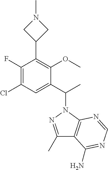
C1(C2=C(OC)C(C(N3N=C(C)C4=C3N=CN=C4N)C)=CC(Cl)=C2F)CN(C)C1
